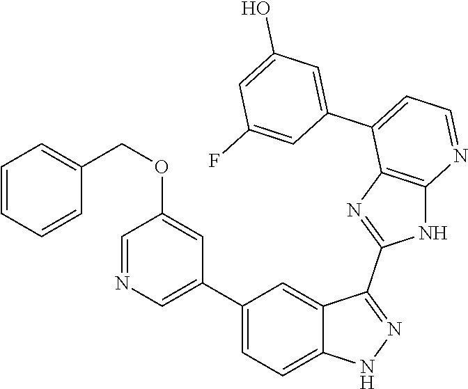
C1(C2=CC=C3C(=C2)C(C2=NC4=C(N2)N=CC=C4C2=CC(O)=CC(F)=C2)=NN3)=CN=CC(OCC2=CC=CC=C2)=C1
